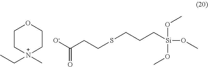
[O-]C(CCSCCC[Si](OC)(OC)OC)=O.C1C[N+](CC)(C)CCO1
